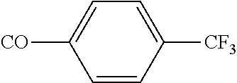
C1=C([CF3])C=CC([CO])=C1
